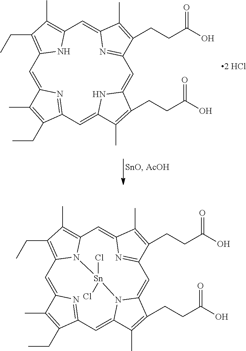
C1=C2N=C(C=C3NC(=CC4=NC(=CC5=C(C)C(CC)=C1N5)C(C)=C4CCC(O)=O)C(CCC(O)=O)=C3C)C(CC)=C2C.C1=C2N=C(C=C3N4C(=CC5=NC(=CC6=C(C)C(CC)=C1N6[Sn]4(Cl)Cl)C(C)=C5CCC(O)=O)C(CCC(O)=O)=C3C)C(CC)=C2C
